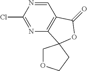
ClC1=NC2=C(C=N1)C(=O)OC21COCC1
